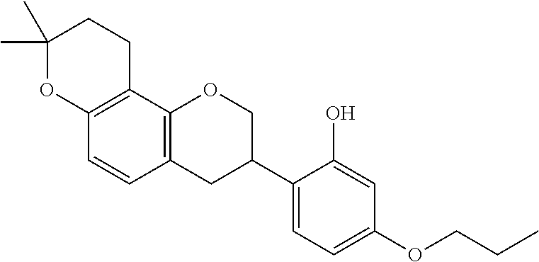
C1(C)(C)OC2=C(CC1)C1=C(C=C2)CC(C2=CC=C(OCCC)C=C2O)CO1
